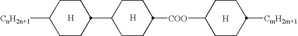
[H].[H].C1CC([CnH2n+1])CCC1C1CCC([COO]C2CCC([CmH2m+1])CC2)CC1.[H]
